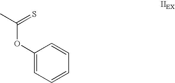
C(OC1=CC=CC=C1)(C)=S
